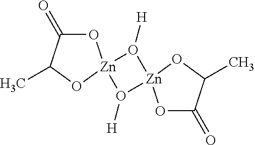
O1C(=O)C(C)O[Zn]12O([H])[Zn]1(O2[H])OC(=O)C(C)O1
